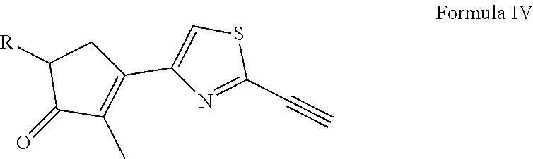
O=C1C(C)=C(C2=CSC(C#C)=N2)CC1[R]
